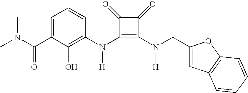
C(C1=CC=CC(N(C2=C(N(CC3=CC4=C(O3)C=CC=C4)[H])C(=O)C2=O)[H])=C1O)(=O)N(C)C
